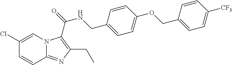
C1(Cl)=CN2C(=NC(CC)=C2C(=O)NCC2=CC=C(OCC3=CC=C([CF3])C=C3)C=C2)C=C1
